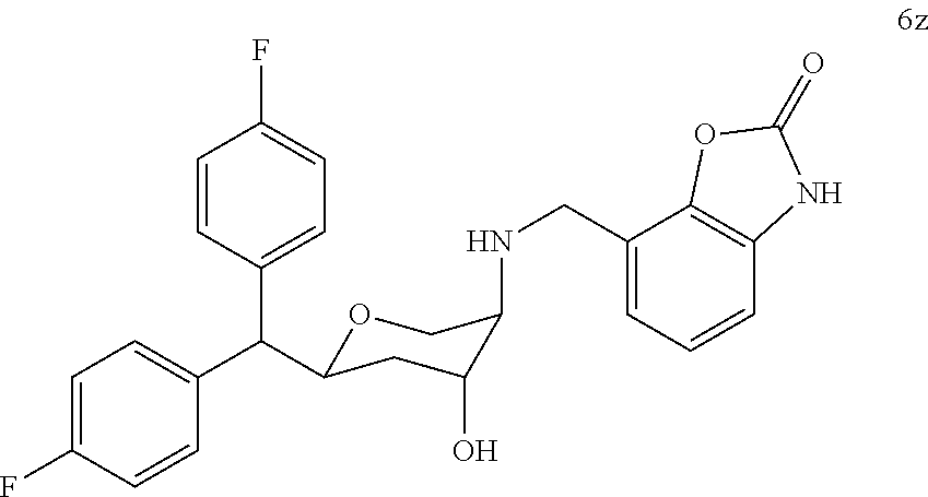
O1C(C(C2=CC=C(F)C=C2)C2=CC=C(F)C=C2)CC(O)C(NCC2=CC=CC3=C2OC(=O)N3)C1
